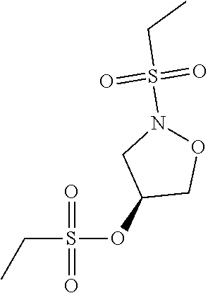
C1(OS(CC)(=O)=O)CON(S(CC)(=O)=O)C1
